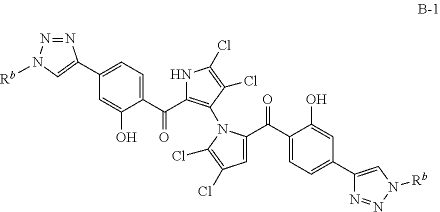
C1(C2=CN([Rb])N=N2)=CC=C(C(=O)C2=C(N3C(C(C4=CC=C(C5=CN([Rb])N=N5)C=C4O)=O)=CC(Cl)=C3Cl)C(Cl)=C(Cl)N2)C(O)=C1
